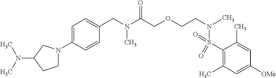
C1(S(N(C)CCOCC(N(C)CC2=CC=C(N3CCC(N(C)C)C3)C=C2)=O)(=O)=O)=C(C)C=C([OMe])C=C1C
